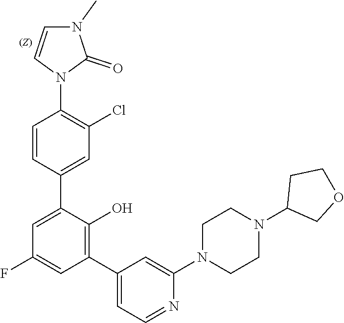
C1=CN(C2=C(Cl)C=C(C3=CC(F)=CC(C4=CC=NC(N5CCN(C6COCC6)CC5)=C4)=C3O)C=C2)C(=O)N1C
